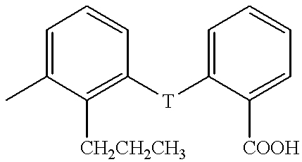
C1=C(C)C([CH2CH2CH3])=C([T]C2=CC=CC=C2[COOH])C=C1
